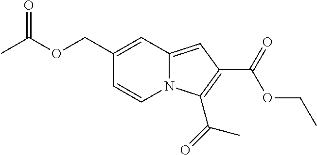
C1(COC(C)=O)=CC2=CC(C(=O)OCC)=C(C(=O)C)N2C=C1
